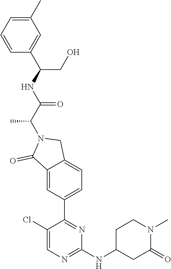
C1(C)=CC=CC(C(NC(=O)C(C)N2C(=O)C3=CC(C4=NC(NC5CC(=O)N(C)CC5)=NC=C4Cl)=CC=C3C2)CO)=C1
